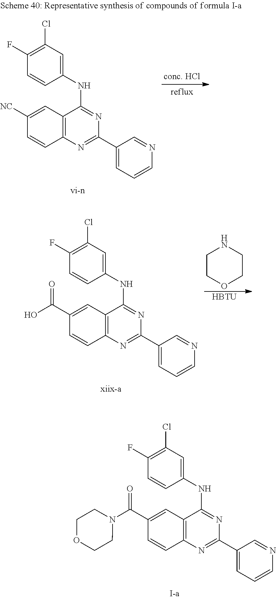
C1(F)=C(Cl)C=C(NC2=NC(C3=CC=CN=C3)=NC3=C2C=C(C(=O)N2CCOCC2)C=C3)C=C1.C1(F)=C(Cl)C=C(NC2=NC(C3=CC=CN=C3)=NC3=C2C=C([NC])C=C3)C=C1.C1(F)=C(Cl)C=C(NC2=NC(C3=CC=CN=C3)=NC3=C2C=C(C(=O)O)C=C3)C=C1.C1COCCN1.[HBTU]
